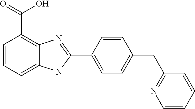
C1=CC=C2C(=C1C(=O)O)N=C(C1=CC=C(CC3=NC=CC=C3)C=C1)N2
